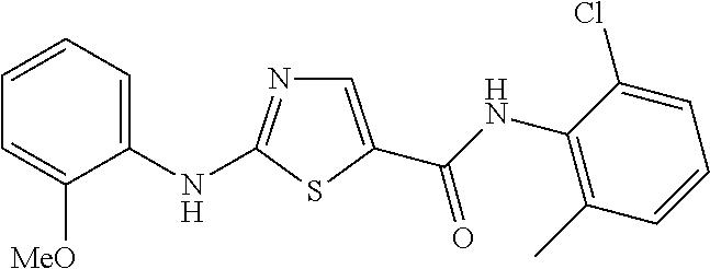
C1(NC2=NC=C(C(NC3=C(C)C=CC=C3Cl)=O)S2)=CC=CC=C1[MeO]
